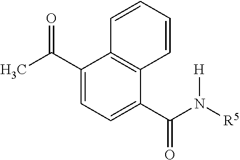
C1(C(C)=O)=CC=C(C(=O)N([H])[R5])C2=C1C=CC=C2
